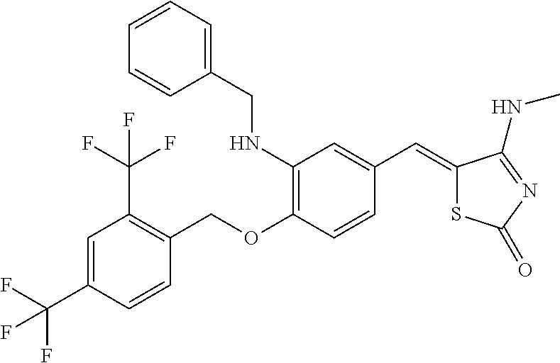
C1(C=C2SC(=O)N=C2NC)=CC(NCC2=CC=CC=C2)=C(OCC2=C(C(F)(F)F)C=C(C(F)(F)F)C=C2)C=C1
